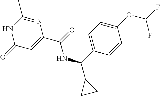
N1C(=O)C=C(C(=O)NC(C2CC2)C2=CC=C(OC(F)F)C=C2)N=C1C
